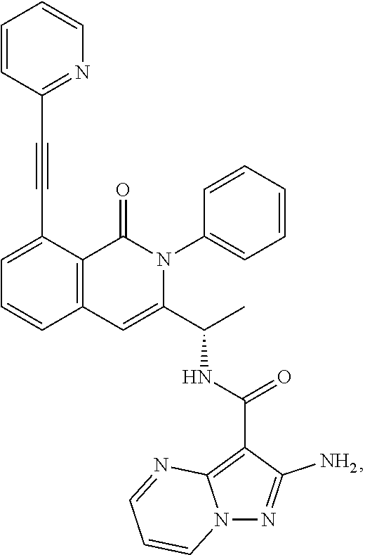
C1=C(C#CC2=NC=CC=C2)C2=C(C=C1)C=C(C(C)NC(=O)C1=C3N(N=C1N)C=CC=N3)N(C1=CC=CC=C1)C2=O
